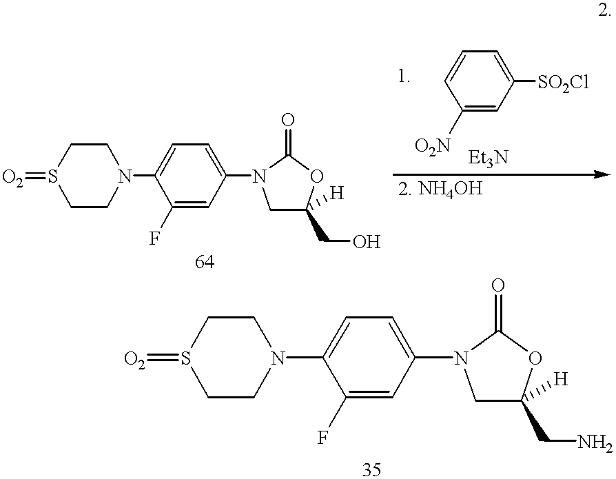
C1CN(C2=CC=C(N3CC(CO)([H])OC3=O)C=C2F)CCS1=[O2].C1CN(C2=CC=C(N3CC(CN)([H])OC3=O)C=C2F)CCS1=[O2].C1=C([O2N])C=CC=C1[SO2Cl]
